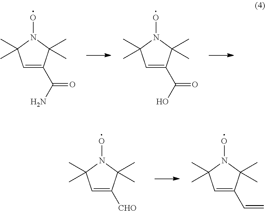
C1=C(C(N)=O)C(C)(C)N(O)C1(C)C.C1=C(C(O)=O)C(C)(C)N(O)C1(C)C.C1=C([CHO])C(C)(C)N(O)C1(C)C.C1=C(C=C)C(C)(C)N(O)C1(C)C
